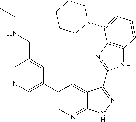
C1CCCCN1C1=CC=CC2=C1N=C(C1=NNC3=NC=C(C4=CN=CC(CNCC)=C4)C=C31)N2
